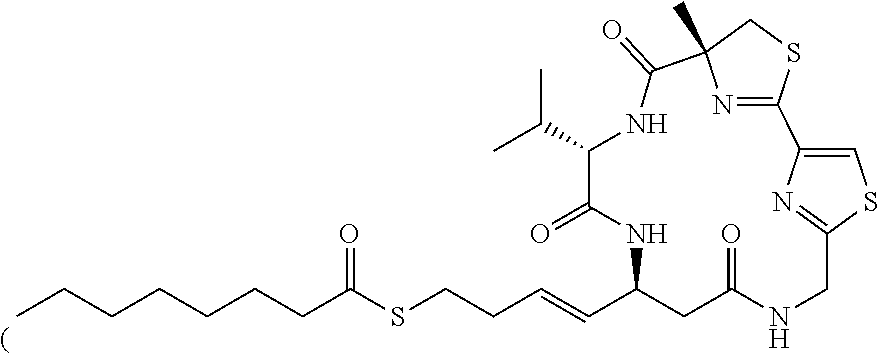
O=C1NC(C=CCCSC(CCCCCCC)=O)CC(=O)NCC2=NC(=CS2)C2=NC(C)(C(=O)NC1C(C)C)CS2
